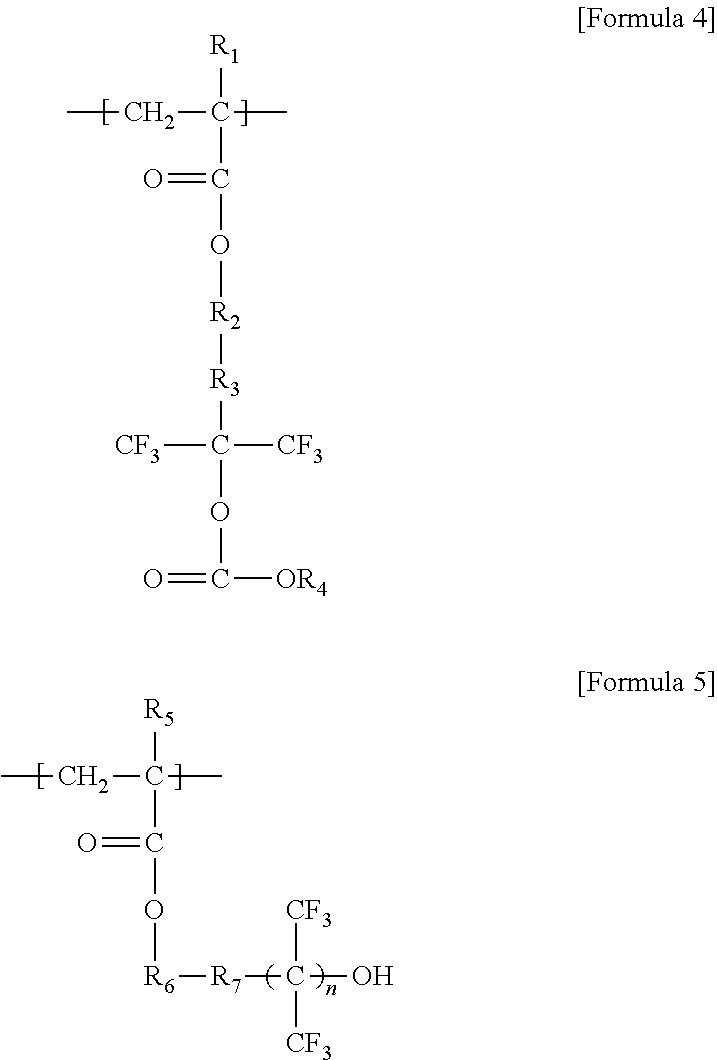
CCC([R1])(C)C(=O)O[R2][R3]C([CF3])([CF3])OC(=O)[OR4].CCC([R5])(C)C(=O)O[R6][R7]C(O)([CF3])[CF3]
